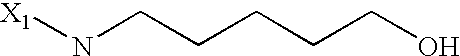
[X1]NCCCCCO
